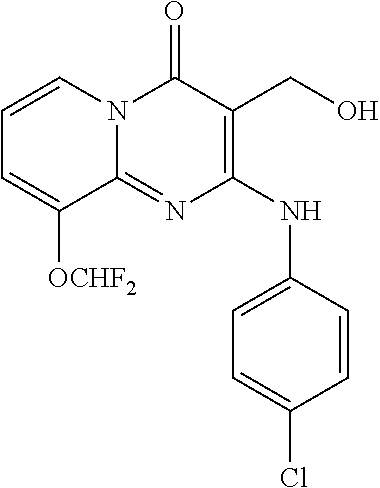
C1=C(Cl)C=CC(NC2=C(CO)C(=O)N3C(=N2)C([OCHF2])=CC=C3)=C1
